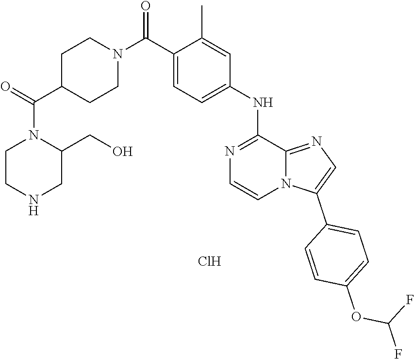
C1CNCC(CO)N1C(=O)C1CCN(C(C2=CC=C(NC3=NC=CN4C3=NC=C4C3=CC=C(OC(F)F)C=C3)C=C2C)=O)CC1.Cl
